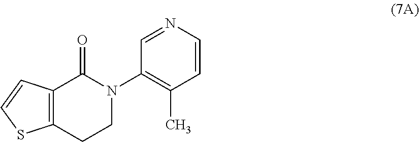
C12=C(C(=O)N(C3=C(C)C=CN=C3)CC1)C=CS2
